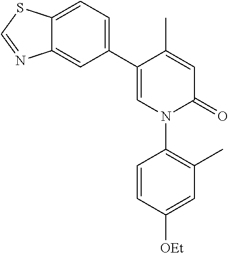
C1=C(C)C(C2=CC=C3C(=C2)N=CS3)=CN(C2=C(C)C=C([OEt])C=C2)C1=O
